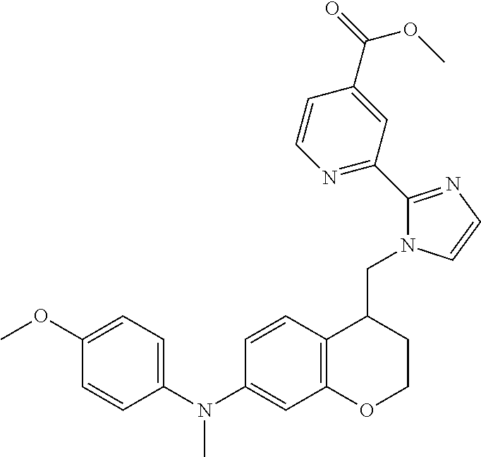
C1(N(C2=CC3=C(C=C2)C(CN2C(C4=NC=CC(C(=O)OC)=C4)=NC=C2)CCO3)C)=CC=C(OC)C=C1
